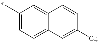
C1(Cl)=CC2=CC=C(C)C=C2C=C1
